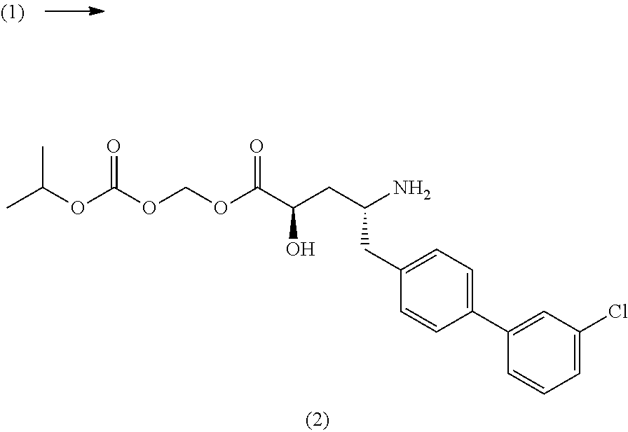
NC(CC(C(OCOC(OC(C)C)=O)=O)O)CC1=CC=C(C2=CC(Cl)=CC=C2)C=C1
